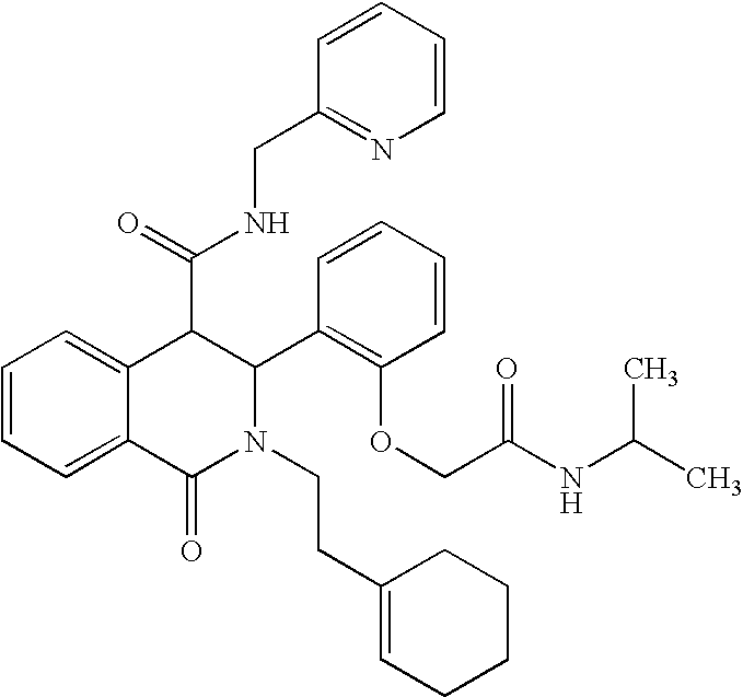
C1=CC=C2C(=C1)C(C(=O)NCC1=NC=CC=C1)C(C1=C(OCC(NC(C)C)=O)C=CC=C1)N(CCC1=CCCCC1)C2=O
